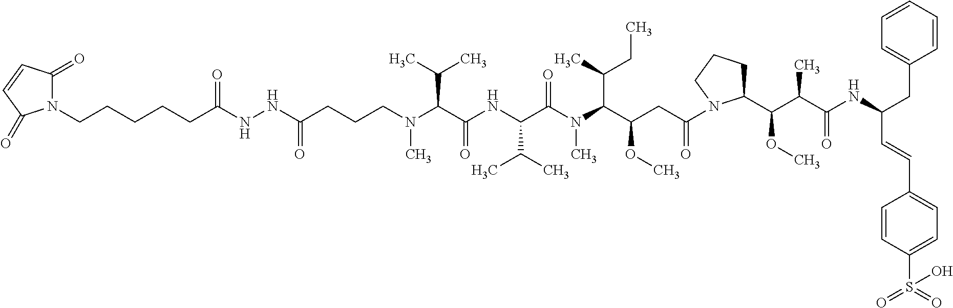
C1(=O)C=CC(=O)N1CCCCCC(NNC(CCCN(C(C(NC(C(N(C(C(CC(=O)N1C(C(C(C(NC(CC2=CC=CC=C2)C=CC2=CC=C(S(=O)(=O)O)C=C2)=O)C)OC)CCC1)OC)C(C)CC)C)=O)C(C)C)=O)C(C)C)C)=O)=O
